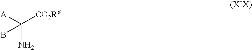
NC(B)([A])[CO2R8]
